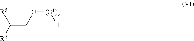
C(C([R6])[R5])O[(G1)y][H]
